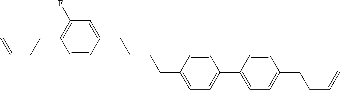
C1=CC(CCCCC2=CC=C(C3=CC=C(CCC=C)C=C3)C=C2)=CC(F)=C1CCC=C
